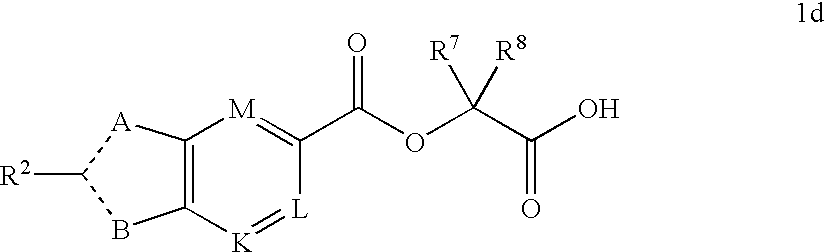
C12=C([A]C([R2])B1)[M]=C(C(OC(C(O)=O)([R7])[R8])=O)[L]=[K]2
